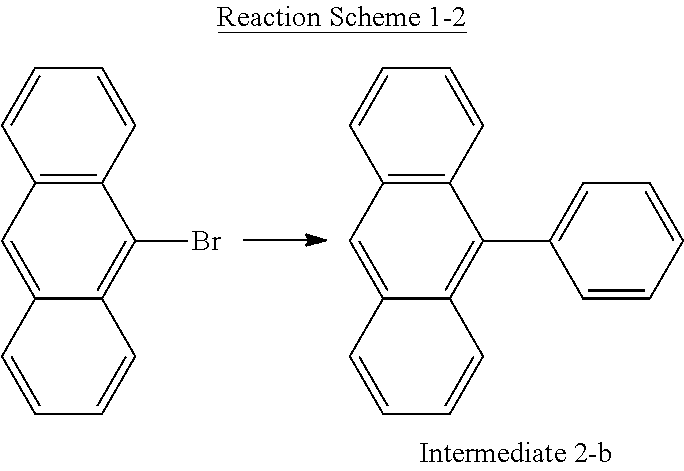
C12=C(C=CC=C1)C(Br)=C1C(=C2)C=CC=C1.C12=C(C=CC=C1)C(C1=CC=CC=C1)=C1C(=C2)C=CC=C1
